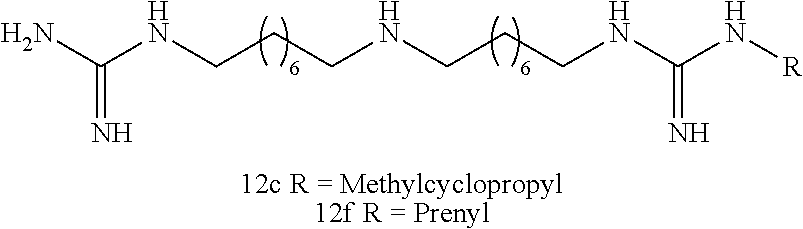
NC(NCCCNCCCNC(N[R])=N)=N.[12c R = Methylcyclopropyl12f R = Prenyl]
